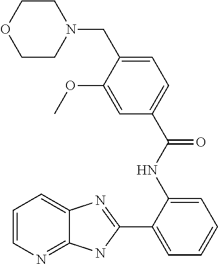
C1(C2=CC=CC=C2NC(C2=CC=C(CN3CCOCC3)C(OC)=C2)=O)=NC2=CC=CN=C2N1
